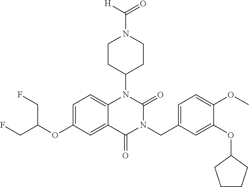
C1=C(OC(CF)CF)C=C2C(=C1)N(C1CCN(C([H])=O)CC1)C(=O)N(CC1=CC=C(OC)C(OC3CCCC3)=C1)C2=O
